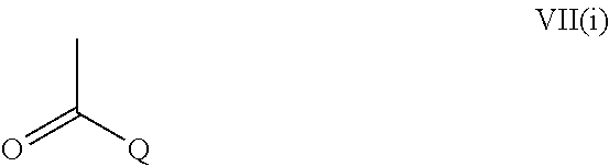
O=C([Q])C
